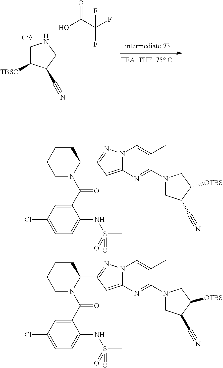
C1C([TBSO])C(C#N)CN1.OC(C(F)(F)F)=O.C1(C(N2C(C3=NN4C(=C3)N=C(N3CC(C#N)C([OTBS])C3)C(C)=C4)CCCC2)=O)=CC(Cl)=CC=C1NS(C)(=O)=O.C1(C(N2C(C3=NN4C(=C3)N=C(N3CC(C#N)C([OTBS])C3)C(C)=C4)CCCC2)=O)=CC(Cl)=CC=C1NS(C)(=O)=O
